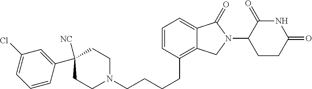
C(CCCC1=C2C(=CC=C1)C(=O)N(C1C(=O)NC(=O)CC1)C2)N1CCC(C2=CC(Cl)=CC=C2)([NC])CC1
